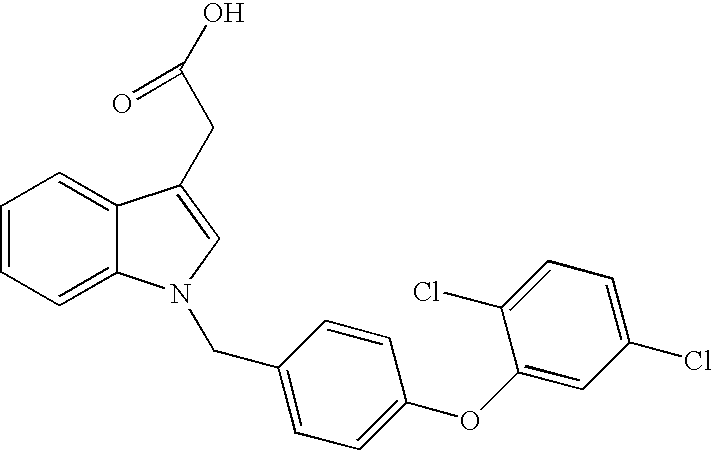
C1=CC=C2C(=C1)C(CC(=O)O)=CN2CC1=CC=C(OC2=CC(Cl)=CC=C2Cl)C=C1
